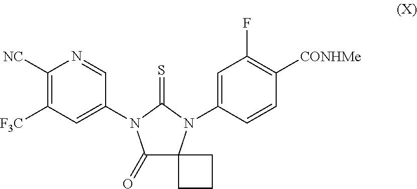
C1([NC])=C([F3C])C=C(N2C(=O)C3(N(C4=CC(F)=C([CONHMe])C=C4)C2=S)CCC3)C=N1
